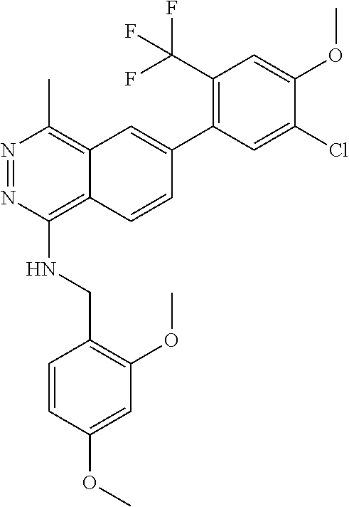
C1(C(F)(F)F)=C(C2=CC3=C(C)N=NC(NCC4=C(OC)C=C(OC)C=C4)=C3C=C2)C=C(Cl)C(OC)=C1
